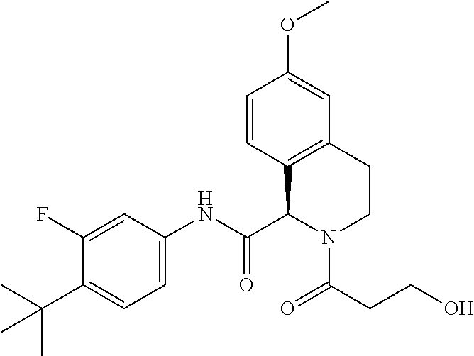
C1(F)=CC(NC(C2N(C(=O)CCO)CCC3=C2C=CC(OC)=C3)=O)=CC=C1C(C)(C)C
